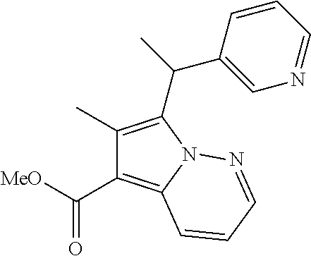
C1(C)=C(C(C2=CN=CC=C2)C)N2C(=C1C([MeO])=O)C=CC=N2
